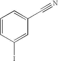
C1=CC(I)=CC(C#N)=C1
